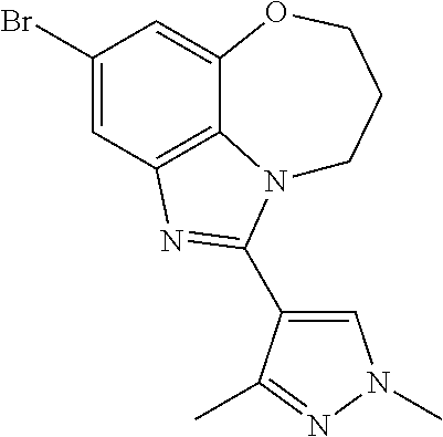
C1(Br)=CC2=C3C(=C1)OCCCN3C(C1=CN(C)N=C1C)=N2
